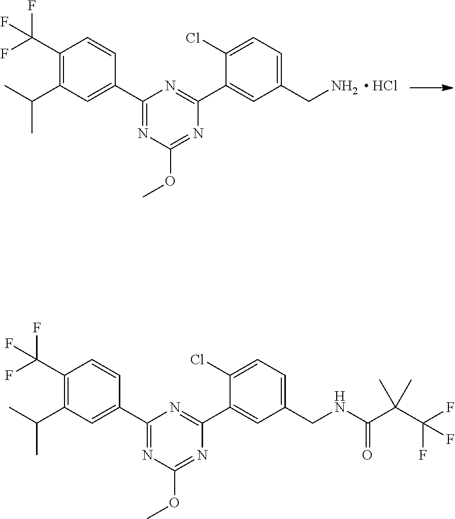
C1(C(F)(F)F)=C(C(C)C)C=C(C2=NC(OC)=NC(C3=CC(CN)=CC=C3Cl)=N2)C=C1.[ HCl].C1(C(F)(F)F)=C(C(C)C)C=C(C2=NC(OC)=NC(C3=CC(CNC(C(C(F)(F)F)(C)C)=O)=CC=C3Cl)=N2)C=C1
